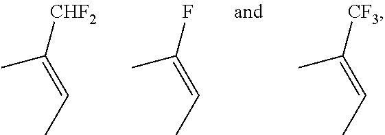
CC(=CC)[CHF2].CC(=CC)F.CC(=CC)[CF3]
